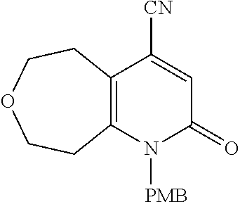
C12=C(N([PMB])C(=O)C=C1[CN])CCOCC2
